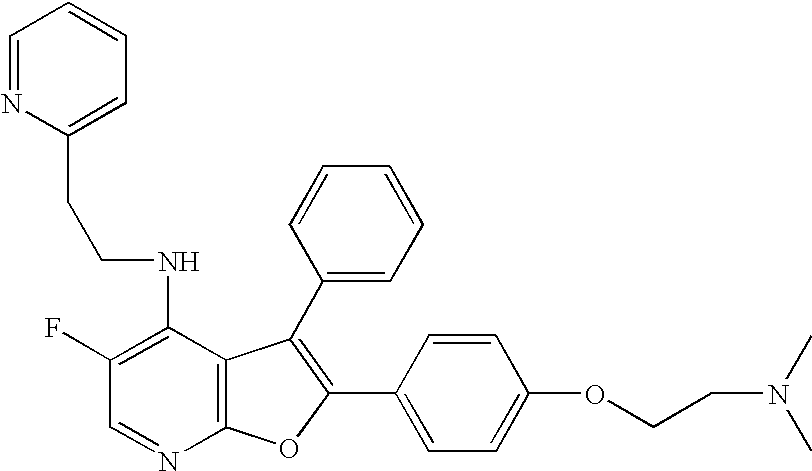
C1(F)=C(NCCC2=CC=CC=N2)C2=C(N=C1)OC(C1=CC=C(OCCN(C)C)C=C1)=C2C1=CC=CC=C1
